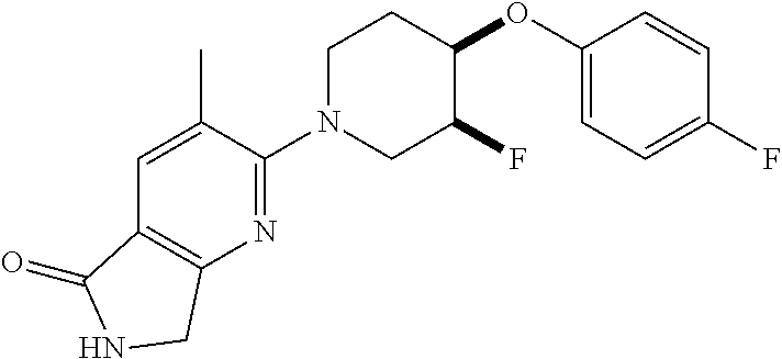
C1(OC2CCN(C3=NC4=C(C=C3C)C(=O)NC4)CC2F)=CC=C(F)C=C1
